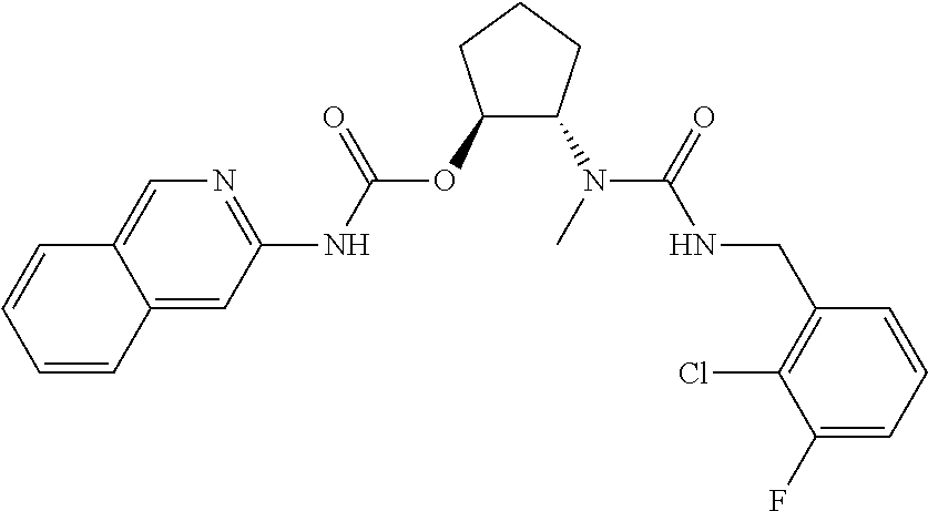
C1(OC(NC2=NC=C3C(=C2)C=CC=C3)=O)C(N(C)C(=O)NCC2=C(Cl)C(F)=CC=C2)CCC1
